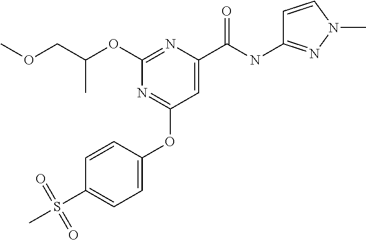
C(C)(COC)OC1=NC(C(NC2=NN(C)C=C2)=O)=CC(OC2=CC=C(S(=O)(=O)C)C=C2)=N1
